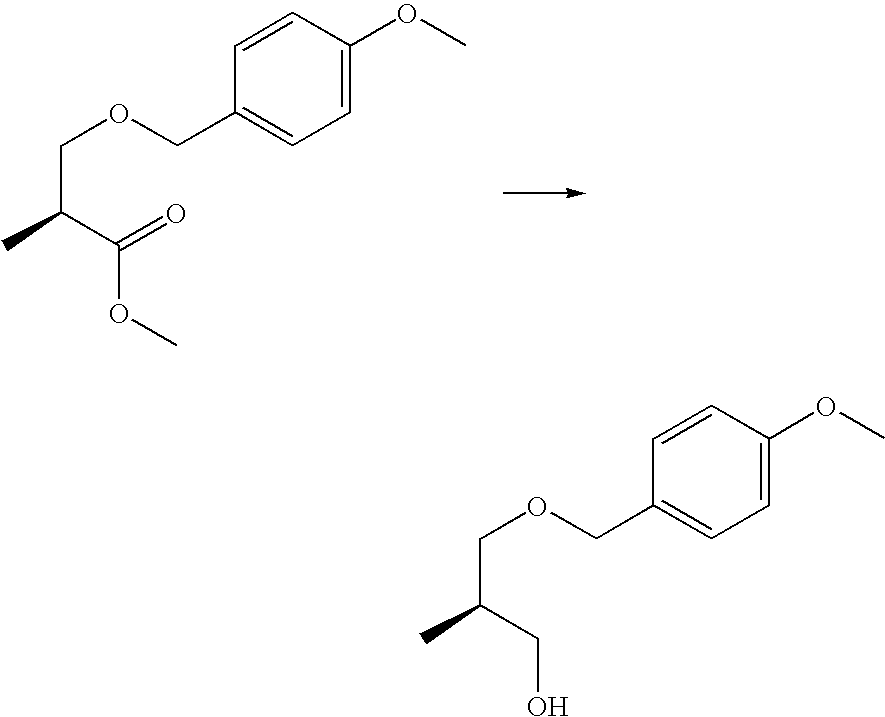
C(C)(COCC1=CC=C(OC)C=C1)C(=O)OC.C(C)(COCC1=CC=C(OC)C=C1)CO
